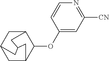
C1(OC2C3CC4CC2CC(C3)C4)=CC([CN])=NC=C1
